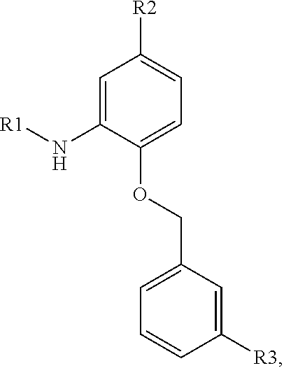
C1=C(N[R1])C(OCC2=CC=CC([R3])=C2)=CC=C1[R2]
